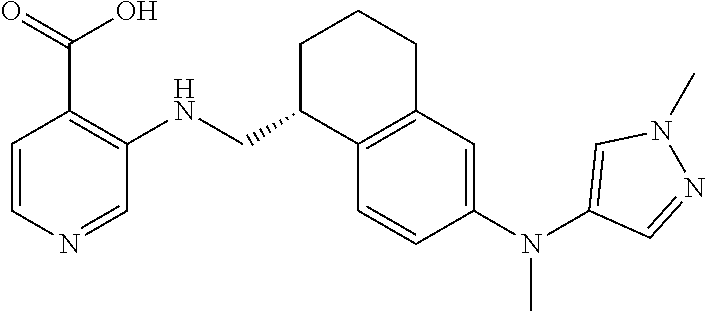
C1=CC(N(C2=CN(C)N=C2)C)=CC2=C1C(CNC1=C(C(O)=O)C=CN=C1)CCC2
